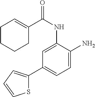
C1=C(NC(C2=CCCCC2)=O)C(N)=CC=C1C1=CC=CS1
